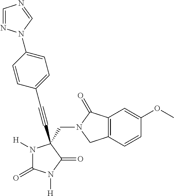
C(#CC1(CN2C(=O)C3=C(C2)C=CC(OC)=C3)N([H])C(=O)N([H])C1=O)C1=CC=C(N2N=CN=C2)C=C1
